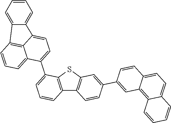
C12=C(SC3=C1C=CC(C1=CC4=C5C(=CC=C4C=C1)C=CC=C5)=C3)C(C1=CC=C3C4=CC=CC=C4C4=C3C1=CC=C4)=CC=C2
